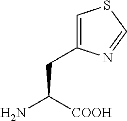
C1(CC(N)[COOH])=CSC=N1
